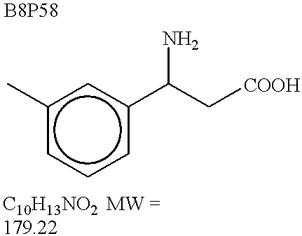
c1(C)cccc(C(C[COOH])N)c1
